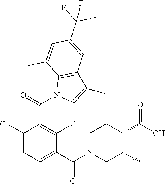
C1(C(N2C=C(C)C3=C2C(C)=CC(C(F)(F)F)=C3)=O)=C(Cl)C(C(N2CC(C)C(C(O)=O)CC2)=O)=CC=C1Cl
